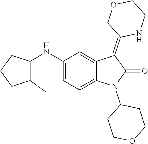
C1(NC2C(C)CCC2)=CC=C2C(=C1)C(=C1NCCOC1)C(=O)N2C1CCOCC1
